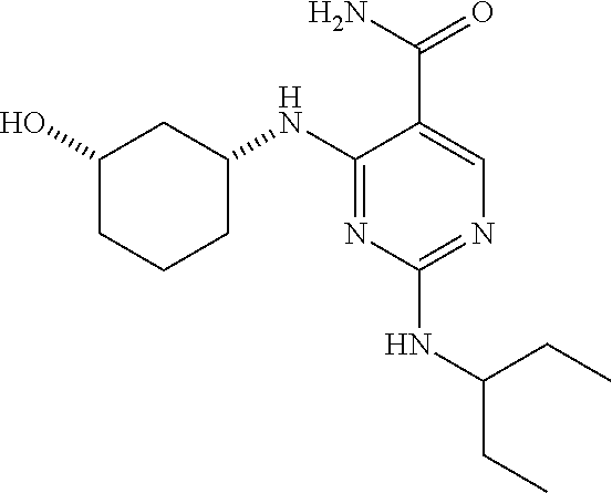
C1(NC2CC(O)CCC2)=NC(NC(CC)CC)=NC=C1C(N)=O
